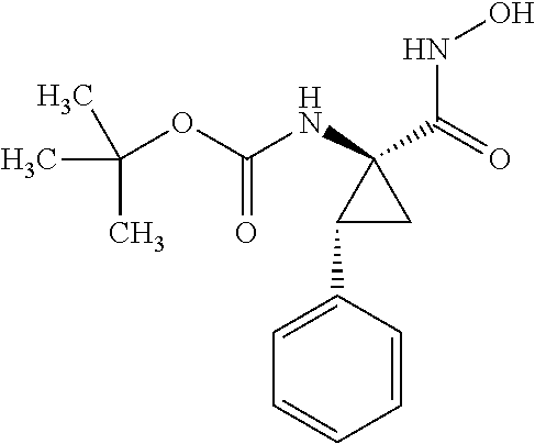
CC(OC(=O)NC1(C(=O)NO)C(C2=CC=CC=C2)C1)(C)C
